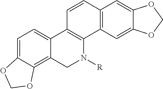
C1=C2C(=C3C(=C1)C1=C(N([R])C3)C3=C(C=C1)C=C1C(=C3)OCO1)OCO2
